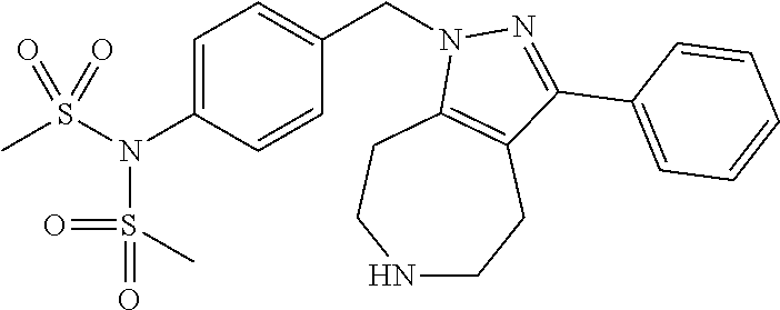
N1CCC2=C(CC1)N(CC1=CC=C(N(S(C)(=O)=O)S(=O)(=O)C)C=C1)N=C2C1=CC=CC=C1
